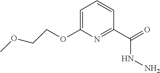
C1=C(OCCOC)N=C(C(=O)NN)C=C1
